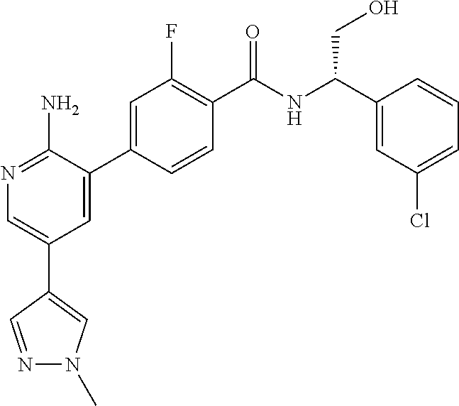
N1=C(N)C(C2=CC(F)=C(C(NC(C3=CC(Cl)=CC=C3)CO)=O)C=C2)=CC(C2=CN(C)N=C2)=C1
